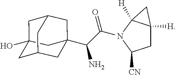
C12CC3(O)CC(CC(C(C(=O)N4C5([H])C([H])(CC4[CN])C5)N)(C3)C1)C2
